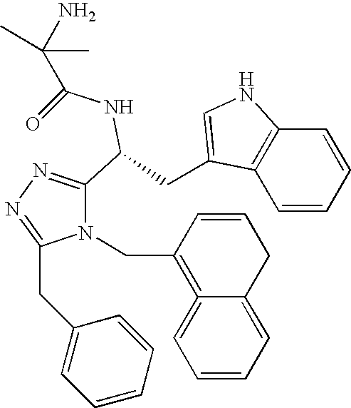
N1(CC2=C3=CC=CC=C3CC=C2)C(CC2=CC=CC=C2)=NN=C1C(CC1=CNC2=C1C=CC=C2)NC(C(C)(C)N)=O
